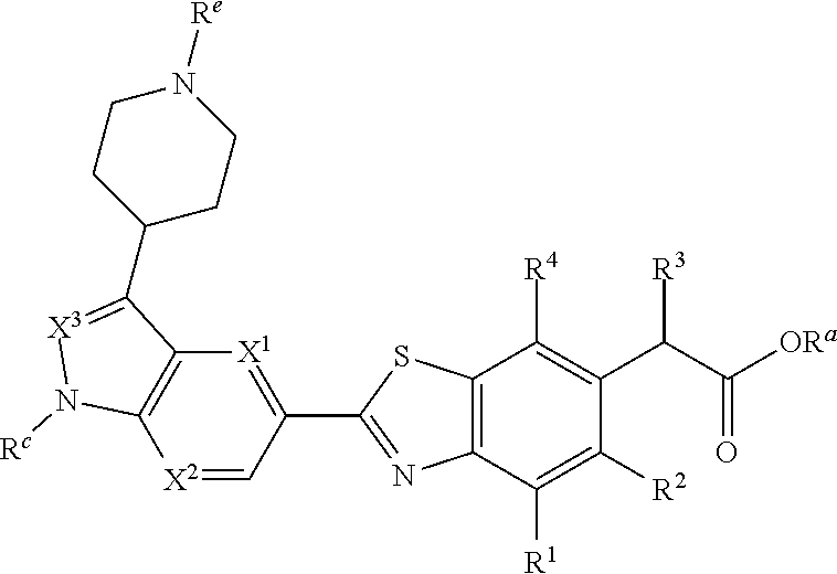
C12=C(C([R1])=C([R2])C(C(C(=O)[ORa])[R3])=C1[R4])N=C(C1=[X1]C3=C([X2]=C1)N([Rc])[X3]=C3C1CCN([Re])CC1)S2
